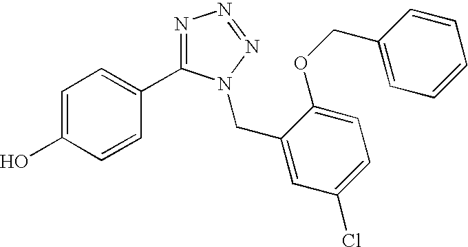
C1=C(O)C=CC(C2=NN=NN2CC2=CC(Cl)=CC=C2OCC2=CC=CC=C2)=C1
